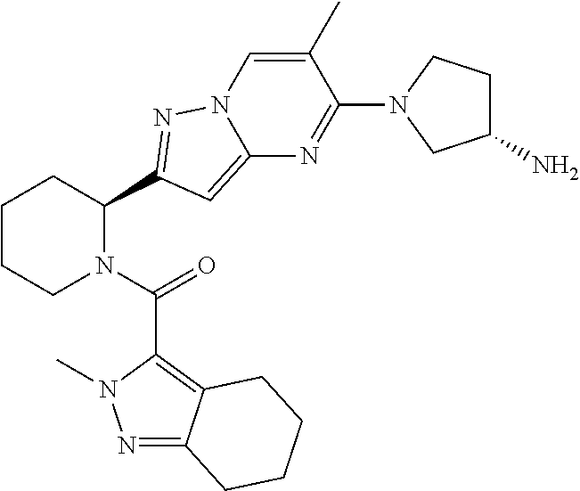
C1CCN(C(=O)C2=C3C(=NN2C)CCCC3)C(C2=NN3C(=C2)N=C(N2CC(N)CC2)C(C)=C3)C1
